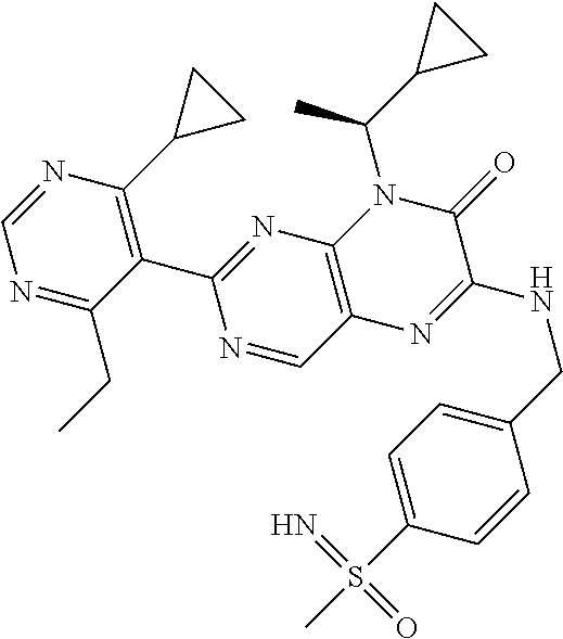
N1=C(CC)C(C2=NC3=C(C=N2)N=C(NCC2=CC=C(S(C)(=O)=N)C=C2)C(=O)N3C(C2CC2)C)=C(C2CC2)N=C1
